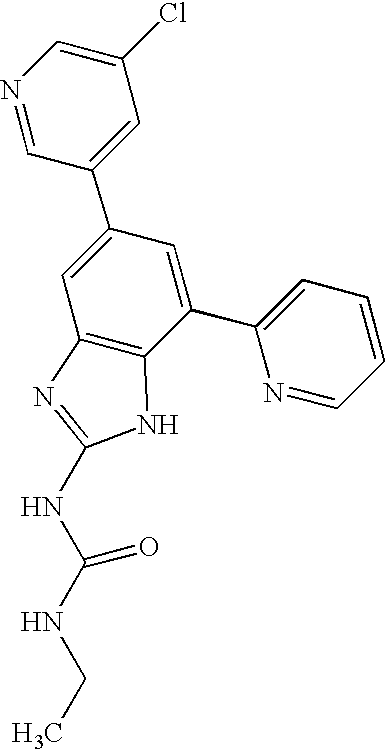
N1=CC(C2=CC3=C(C(C4=CC=CC=N4)=C2)NC(NC(NCC)=O)=N3)=CC(Cl)=C1
